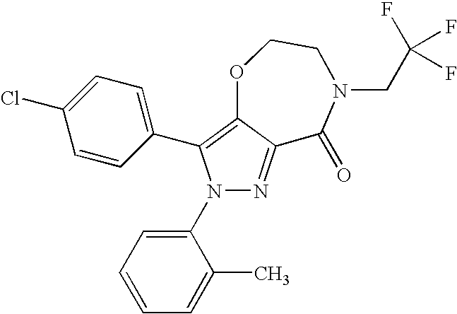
N1(C2=CC=CC=C2C)N=C2C(=C1C1=CC=C(Cl)C=C1)OCCN(CC(F)(F)F)C2=O
